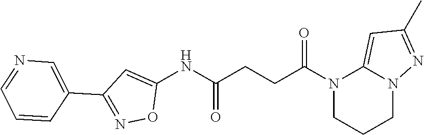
C1(NC(CCC(N2CCCN3C2=CC(C)=N3)=O)=O)=CC(C2=CN=CC=C2)=NO1
